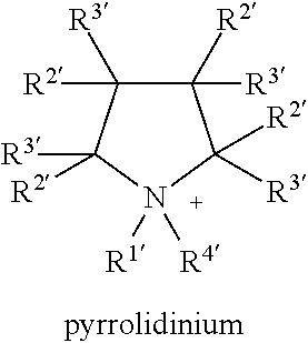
C1([R2])([R3])C([R3])([R2])C([R2])([R3])N([R1])([R4])C1([R2])[R3]
